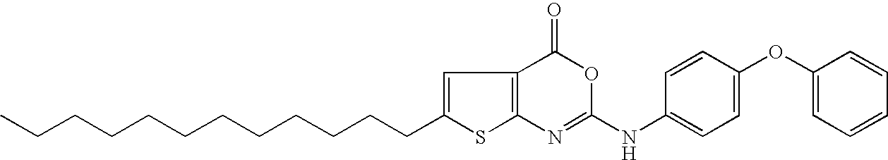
C12=C(C(=O)OC(NC3=CC=C(OC4=CC=CC=C4)C=C3)=N1)C=C(CCCCCCCCCCCC)S2
